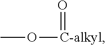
O([C-alkyl]=O)C
